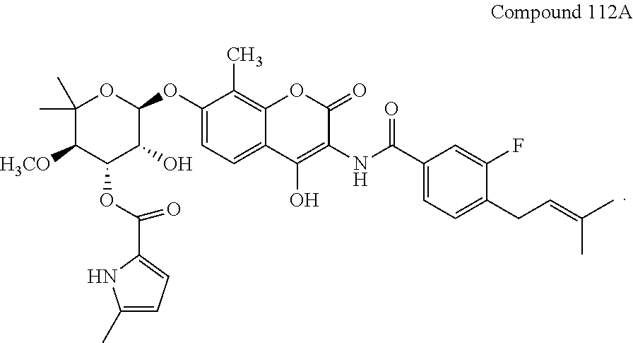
C1=C(OC2C(O)C(OC(=O)C3=CC=C(C)N3)C([H3CO])C(C)(C)O2)C(C)=C2C(=C1)C(O)=C(NC(C1=CC=C(CC=C(C)C)C(F)=C1)=O)C(=O)O2
